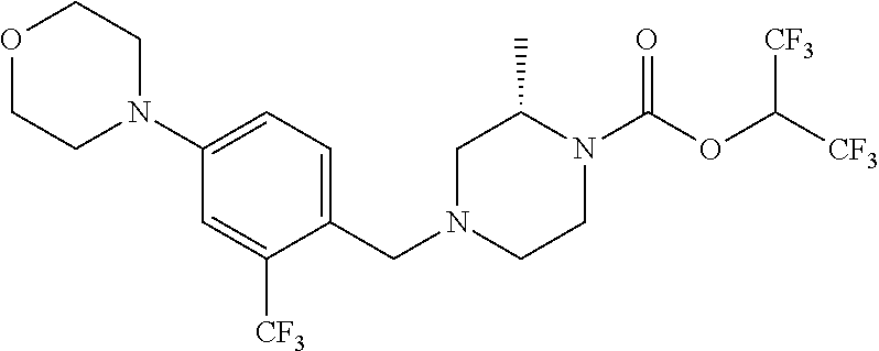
C1(N2CCOCC2)=CC=C(CN2CC(C)N(C(OC([CF3])[CF3])=O)CC2)C([CF3])=C1
